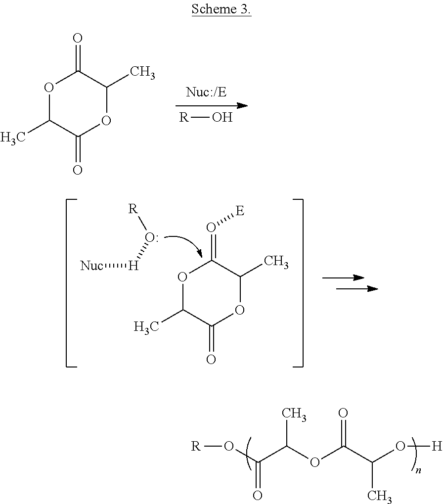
O(C(C(OC(C(O[H])C)=O)C)=O)[R].[R]O.O1C(C)C(=O)OC(C)C1=O.[Nuc][H]O[R].O1C(=O[E])C(C)OC(=O)C1C
